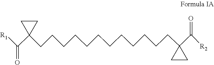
C(C1(C(=O)[R2])CC1)CCCCCCCCCCCC1(C(=O)[R1])CC1
